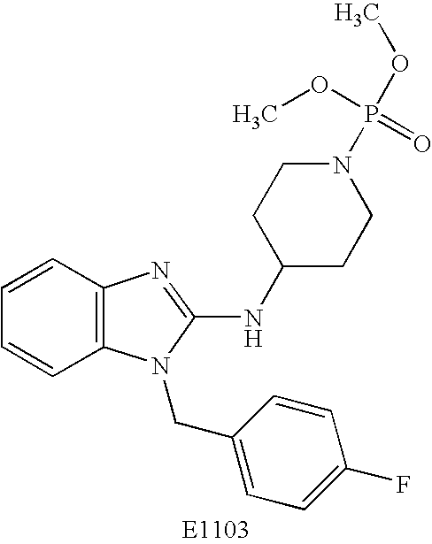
C1=CC2=C(C=C1)N(CC1=CC=C(F)C=C1)C(NC1CCN(P(OC)(OC)=O)CC1)=N2
